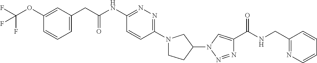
C1N(C2=NN=C(NC(CC3=CC=CC(OC(F)(F)F)=C3)=O)C=C2)CC(N2N=NC(C(NCC3=NC=CC=C3)=O)=C2)C1
